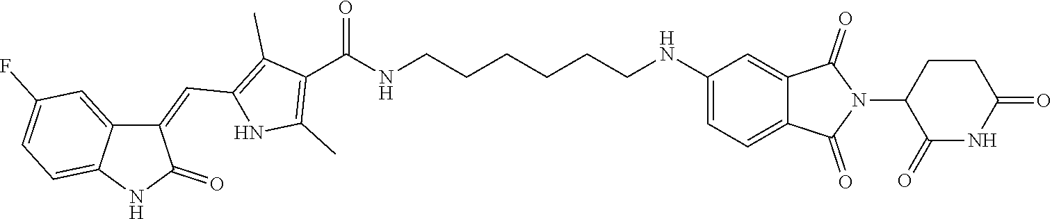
C1(=CC2=C(C)C(C(NCCCCCCNC3=CC=C4C(=C3)C(=O)N(C3C(=O)NC(=O)CC3)C4=O)=O)=C(C)N2)C2=CC(F)=CC=C2NC1=O
